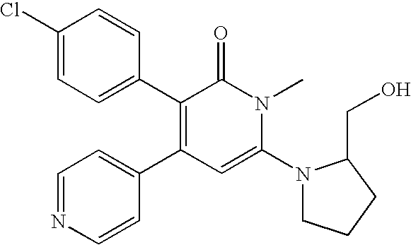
C1=NC=CC(C2=C(C3=CC=C(Cl)C=C3)C(=O)N(C)C(N3CCCC3CO)=C2)=C1
